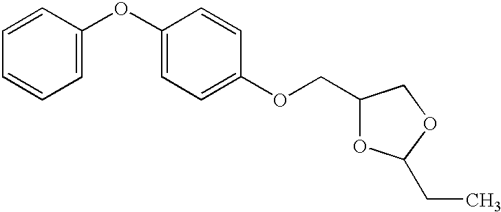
C1=C(OC2=CC=C(OCC3OC(CC)OC3)C=C2)C=CC=C1
